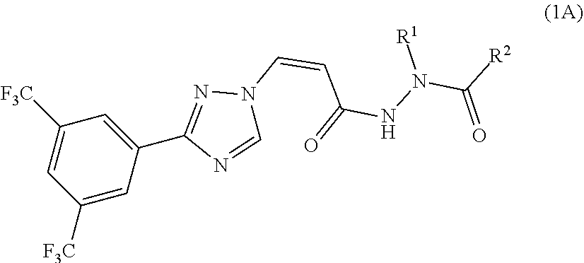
C1([F3C])=CC(C2=NN(C=CC(NN(C([R2])=O)[R1])=O)C=N2)=CC([F3C])=C1
